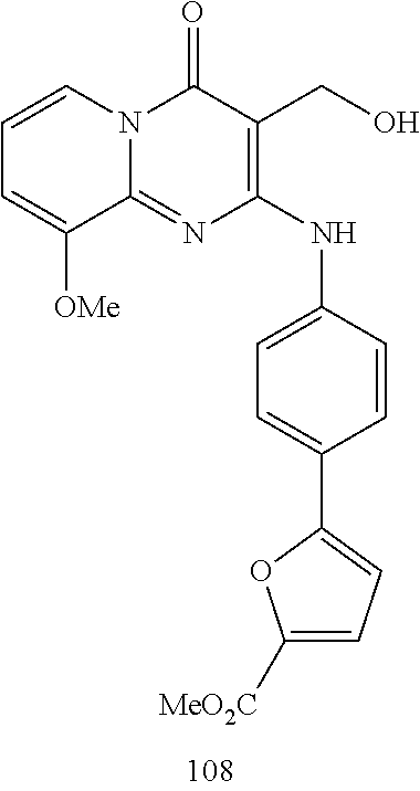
C1=CC=C([OMe])C2=NC(NC3=CC=C(C4=CC=C([MeO2C])O4)C=C3)=C(CO)C(=O)N12
